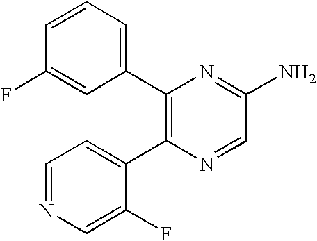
C1(C2=CC=CC(F)=C2)=C(C2=CC=NC=C2F)N=CC(N)=N1
